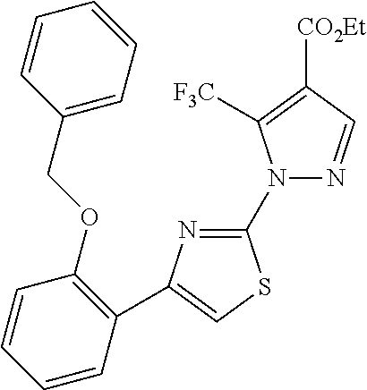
N1(C2=NC(C3=C(OCC4=CC=CC=C4)C=CC=C3)=CS2)N=CC([CO2Et])=C1[F3C]
